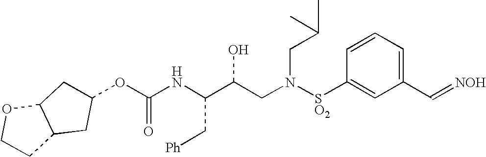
O(C(NC(C(CN([SO2]C1=CC(C=[NOH])=CC=C1)CC(C)C)O)C[Ph])=O)C1CC2C(OCC2)C1
